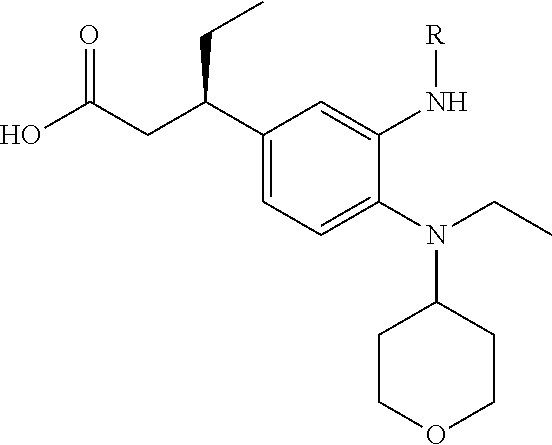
N(C1CCOCC1)(CC)C1=CC=C(C(CC(O)=O)CC)C=C1N[R]
